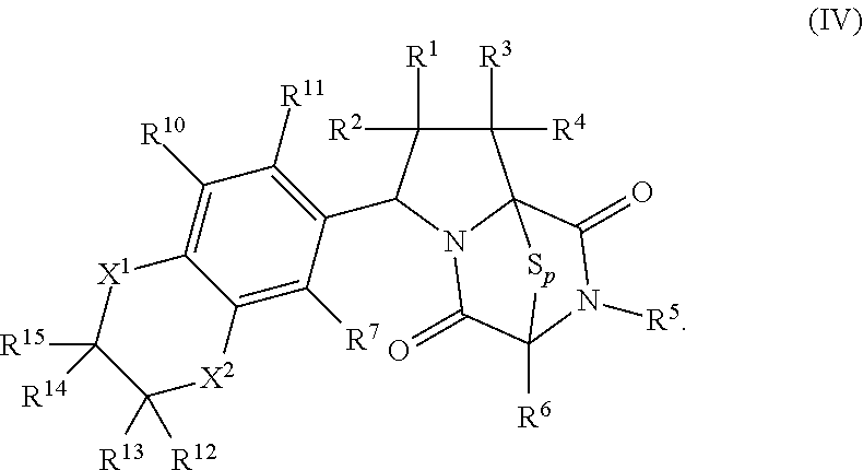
C1([R3])([R4])C([R2])([R1])C(C2=C([R11])C([R10])=C3C(=C2[R7])[X2]C([R12])([R13])C([R15])([R14])[X1]3)N2C13C(=O)N([R5])C([R6])(C2=O)[Sp]3
